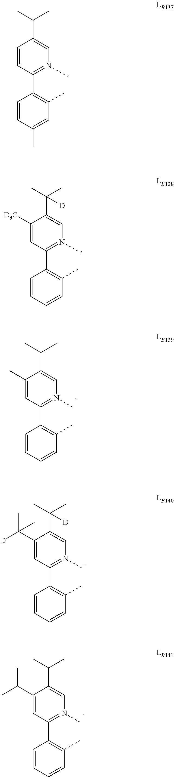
C1=CC(C2=C(C)C=C(C)C=C2)=N(C)C=C1C(C)C.C1([D3C])=CC(C2=C(C)C=CC=C2)=N(C)C=C1C(C)([D])C.C1(C)=CC(C2=C(C)C=CC=C2)=N(C)C=C1C(C)C.C1(C([D])(C)C)=CC(C2=C(C)C=CC=C2)=N(C)C=C1C(C)([D])C.C1(C(C)C)=CC(C2=C(C)C=CC=C2)=N(C)C=C1C(C)C
